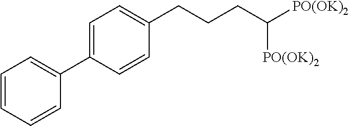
C1=CC=CC(C2=CC=C(CCCC([PO(OK)2])[PO(OK)2])C=C2)=C1
